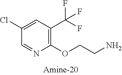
C1(Cl)=CC(C(F)(F)F)=C(OCCN)N=C1
